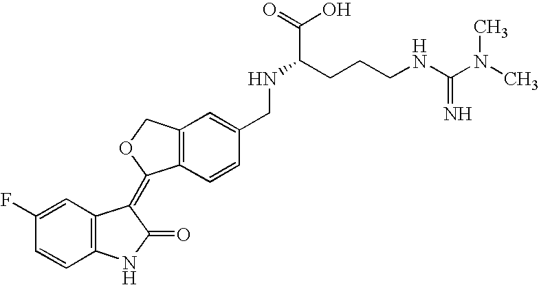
C1=C(F)C=CC2=C1C(=C1C3=C(C=C(CNC(CCCNC(N(C)C)=N)C(=O)O)C=C3)CO1)C(=O)N2
